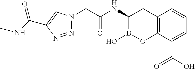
N1=NC(C(NC)=O)=CN1CC(NC1B(O)OC2=C(C1)C=CC=C2C(O)=O)=O
